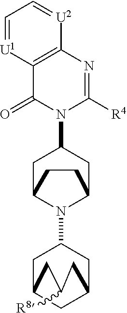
C12=C(N=C([R4])N(C3CC4N(C5CC6CC(C5)CC([R8])C6)C(C3)CC4)C1=O)[U2]=CC=[U1]2
